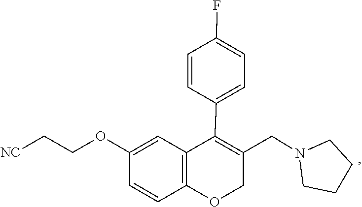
C1CN(CC2=C(C3=CC=C(F)C=C3)C3=C(C=CC(OCC[NC])=C3)OC2)CC1
